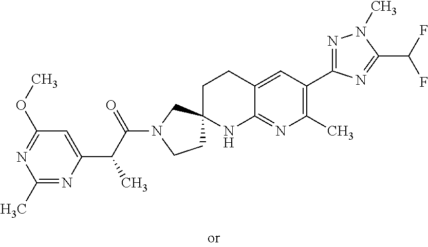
C1(C)=NC(C(C(N2CCC3(C2)CCC2=CC(C4=NN(C)C(C(F)F)=N4)=C(C)N=C2N3)=O)C)=CC(OC)=N1
